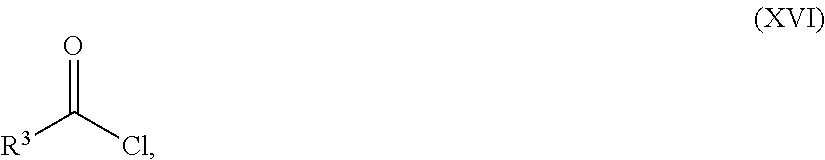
[R3]C(Cl)=O
